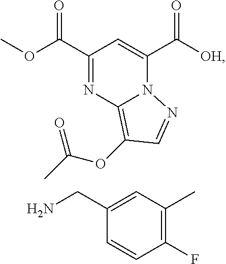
C1(C(OC)=O)=NC2=C(OC(C)=O)C=NN2C(C([OH])=O)=C1.C1(F)=C(C)C=C(CN)C=C1
